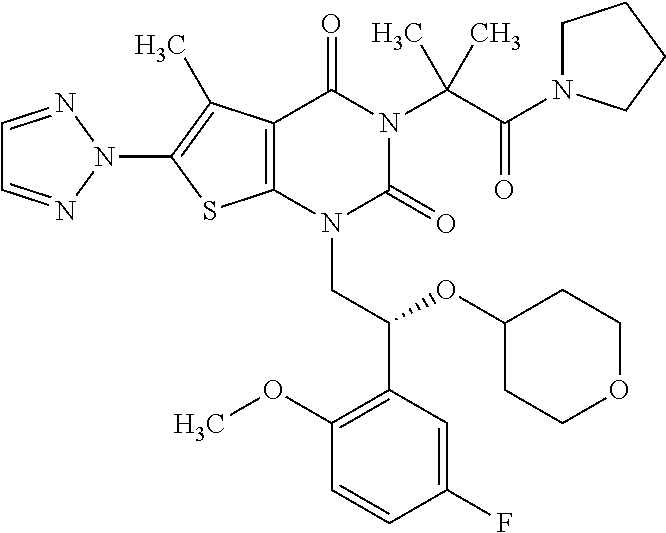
C12=C(C(C)=C(N3N=CC=N3)S1)C(=O)N(C(C(=O)N1CCCC1)(C)C)C(=O)N2CC(C1=C(OC)C=CC(F)=C1)OC1CCOCC1
